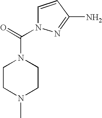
C1=CC(N)=NN1C(=O)N1CCN(C)CC1
